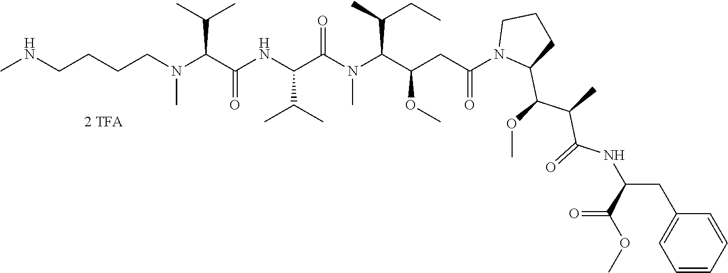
C(CCN(C)C(C(=O)NC(C(C)C)C(N(C)C(C(OC)CC(=O)N1C(C(OC)C(C)C(=O)NC(CC2=CC=CC=C2)C(=O)OC)CCC1)C(C)CC)=O)C(C)C)CNC
